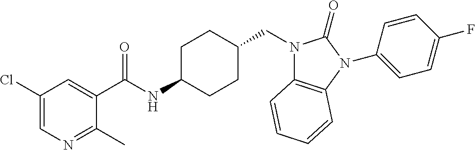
C1(Cl)=CN=C(C)C(C(NC2CCC(CN3C4=C(N(C5=CC=C(F)C=C5)C3=O)C=CC=C4)CC2)=O)=C1
